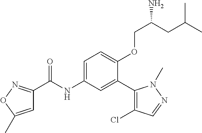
C1=C(C)ON=C1C(=O)NC1=CC=C(OCC(N)CC(C)C)C(C2=C(Cl)C=NN2C)=C1
